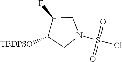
N1(S(Cl)(=O)=O)CC(F)C([TBDPSO])C1
